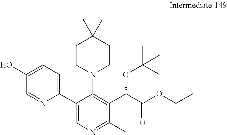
OC1=CC=C(C2=CN=C(C)C(C(C(OC(C)C)=O)OC(C)(C)C)=C2N2CCC(C)(C)CC2)N=C1
